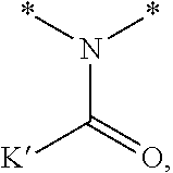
N(C(=O)[K])(*)*
